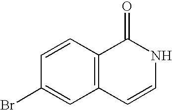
C12=C(C=CC(Br)=C1)C(=O)NC=C2
